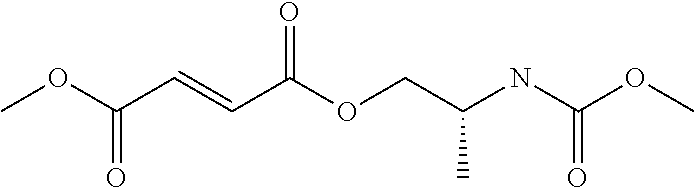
COC(C=CC(OCC(NC(OC)=O)C)=O)=O
